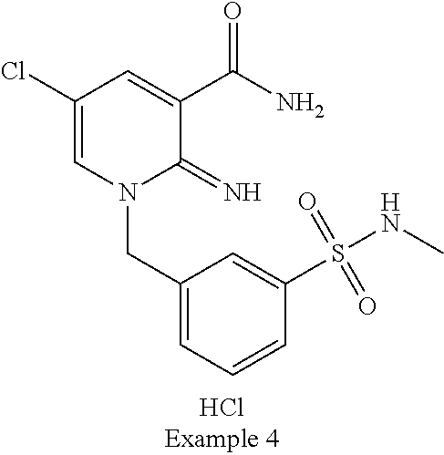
C(N1C(=N)C(C(N)=O)=CC(Cl)=C1)C1=CC=CC(S(NC)(=O)=O)=C1
